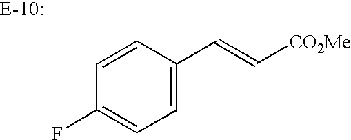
C1=CC(C=C[CO2Me])=CC=C1F
